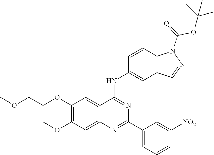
C1(OC)=C(OCCOC)C=C2C(=C1)N=C(C1=CC=CC([NO2])=C1)N=C2NC1=CC2=C(C=C1)N(C(=O)OC(C)(C)C)N=C2
